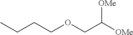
CCCCOCC([OMe])[OMe]
